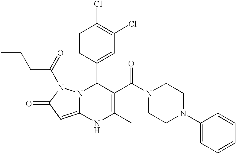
C1=CC(C2N3C(=CC(=O)N3C(CCC)=O)NC(C)=C2C(N2CCN(C3=CC=CC=C3)CC2)=O)=CC(Cl)=C1Cl
